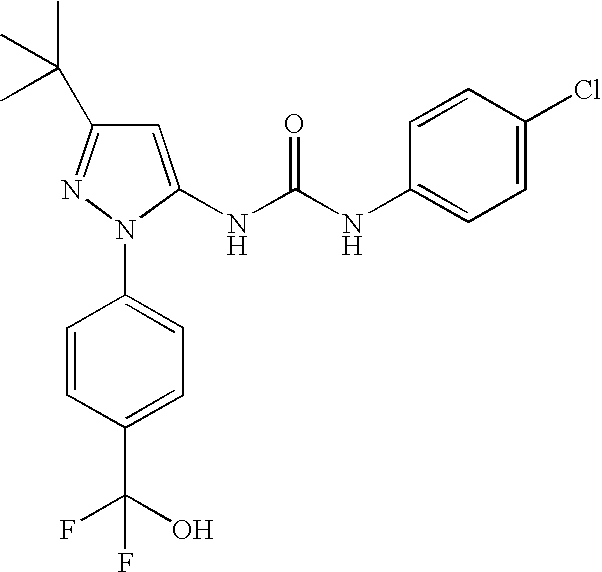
C1=C(NC(NC2=CC=C(Cl)C=C2)=O)N(C2=CC=C(C(O)(F)F)C=C2)N=C1C(C)(C)C
